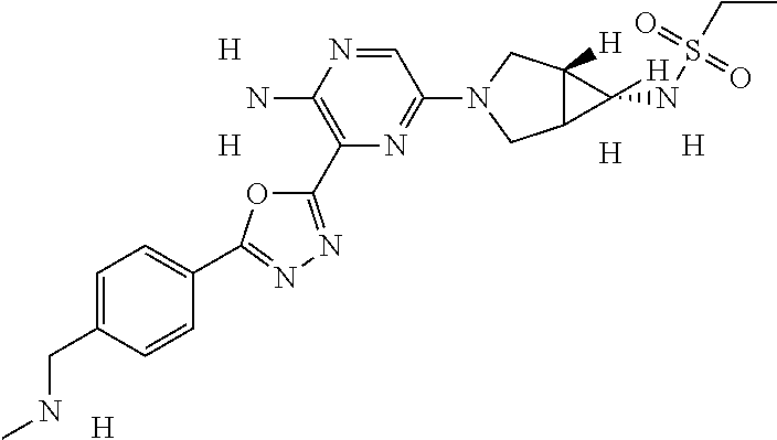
C1=NC(N)=C(C2=NN=C(C3=CC=C(CNC)C=C3)O2)N=C1N1CC2C([H])(C1)C2(NS(=O)(=O)CC)[H].[H].[H].[H].[H].[H]
